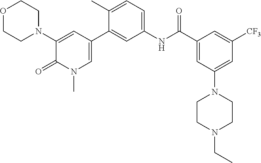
O1CCN(C2=CC(C3=CC(NC(C4=CC(N5CCN(CC)CC5)=CC([CF3])=C4)=O)=CC=C3C)=CN(C)C2=O)CC1
